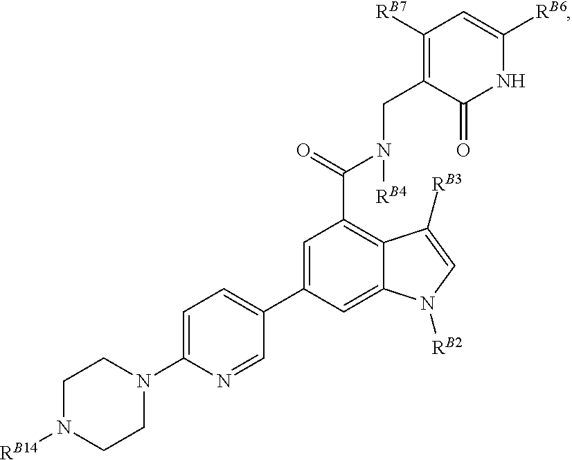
C1=C(N2CCN([RB14])CC2)N=CC(C2=CC(C(=O)N(CC3=C([RB7])C=C([RB6])NC3=O)[RB4])=C3C(=C2)N([RB2])C=C3[RB3])=C1
